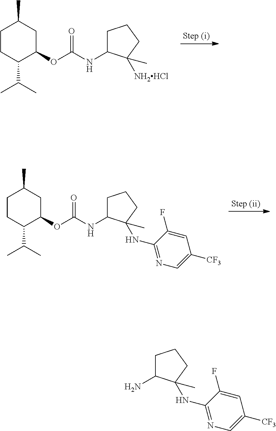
C1C(NC(OC2C(C(C)C)CCC(C)C2)=O)C([NH2HCl])(C)CC1.C1C(NC(OC2C(C(C)C)CCC(C)C2)=O)C(C)(NC2=NC=C([CF3])C=C2F)CC1.C1C(N)C(C)(NC2=NC=C([CF3])C=C2F)CC1
